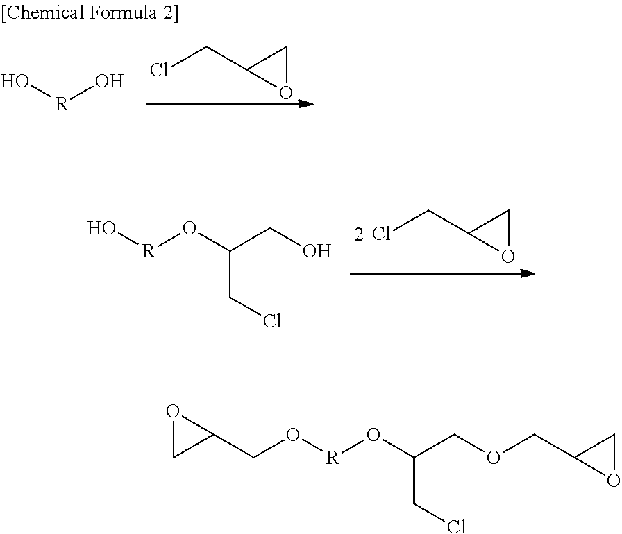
ClCC1OC1.C(CO)(O[R]O)CCl.ClCC1OC1.O[R]O.C(COCC1OC1)(O[R]OCC1CO1)CCl
